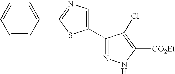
C1=CC(C2=NC=C(C3=NNC([CO2Et])=C3Cl)S2)=CC=C1
